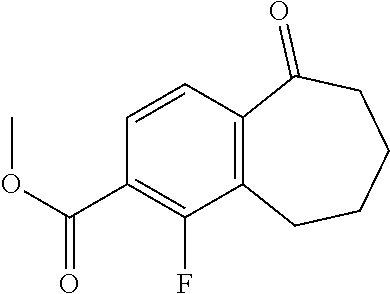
C1=CC2=C(C(F)=C1C(OC)=O)CCCCC2=O
